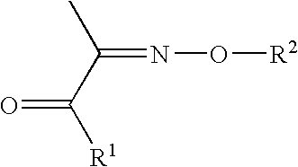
CC(C([R1])=O)=NO[R2]
